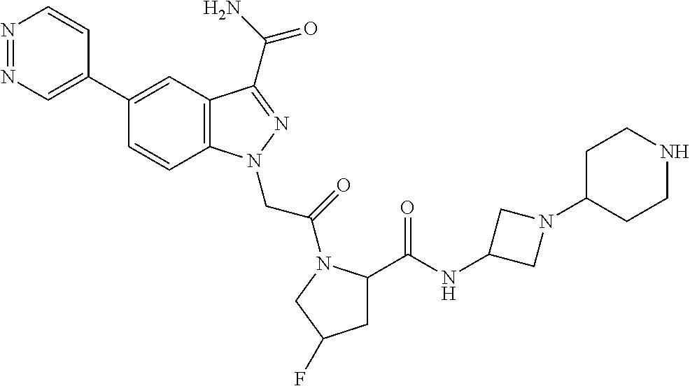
N1=NC=C(C2=CC3=C(C=C2)N(CC(=O)N2C(C(=O)NC4CN(C5CCNCC5)C4)CC(F)C2)N=C3C(N)=O)C=C1
